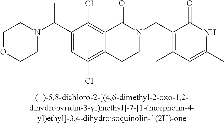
C1(C(N2CCOCC2)C)=CC(Cl)=C2C(=C1Cl)C(=O)N(CC1=C(C)C=C(C)NC1=O)CC2
